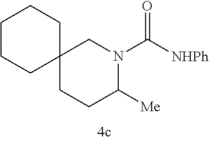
C1CCC2(CC1)CCC([Me])N(C([NHPh])=O)C2
